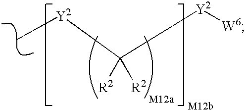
C([Y2][W6])([Y2]C)([R2])[R2]
